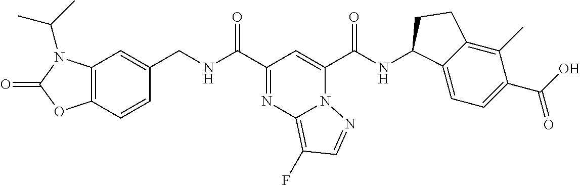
C12=C(C=CC(CNC(C3=NC4=C(F)C=NN4C(C(NC4C5=CC=C(C(O)=O)C(C)=C5CC4)=O)=C3)=O)=C1)OC(=O)N2C(C)C
